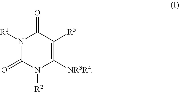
N1([R1])C(=O)N([R2])C([NR3R4])=C([R5])C1=O
